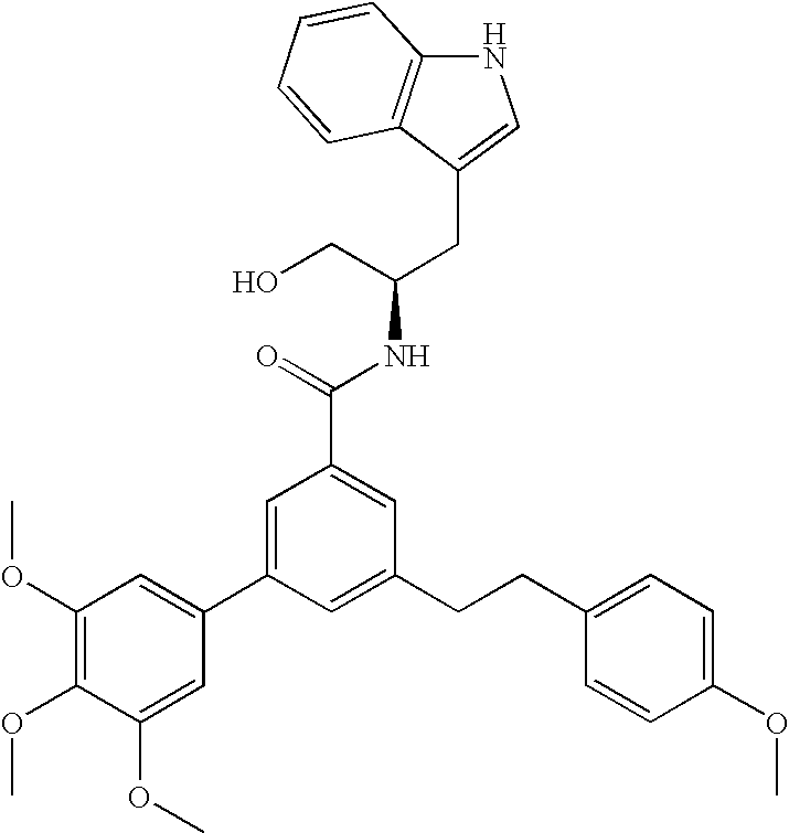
C12=C(C(CC(CO)NC(=O)C3=CC(CCC4=CC=C(OC)C=C4)=CC(C4=CC(OC)=C(OC)C(OC)=C4)=C3)=CN1)C=CC=C2
